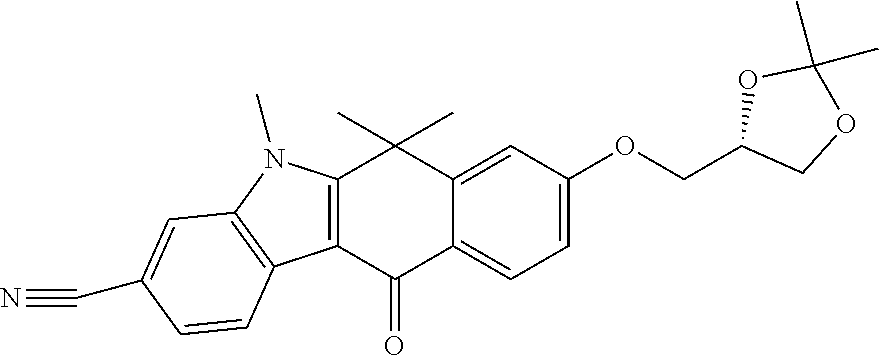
C12=C(C(=O)C3=CC=C(OCC4COC(C)(C)O4)C=C3C1(C)C)C1=C(N2C)C=C(C#N)C=C1
